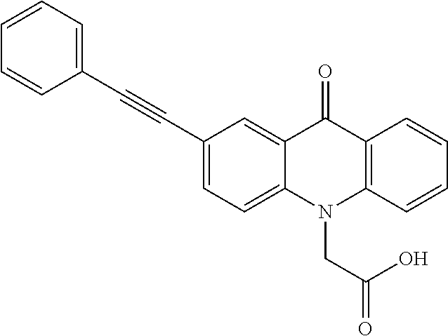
C12=CC=C(C#CC3=CC=CC=C3)C=C1C(=O)C1=C(N2CC(=O)O)C=CC=C1
